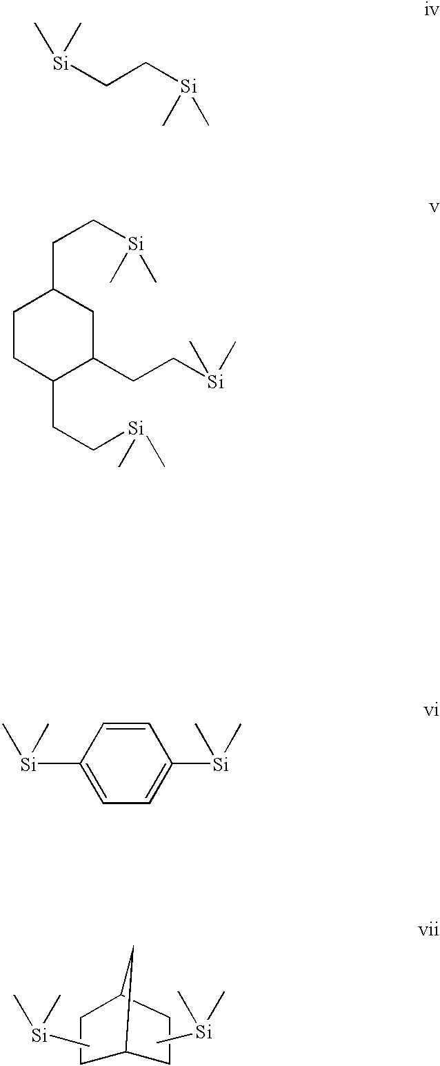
C12CCC(CC1)C2.C[Si](C)C.C[Si](C)C.[Si](CC[Si](C)C)(C)C.C1CC(CC[Si](C)C)C(CC[Si](C)C)CC1CC[Si](C)C.C1([Si](C)C)=CC=C([Si](C)C)C=C1
